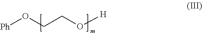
[Ph]OCCO[H]
